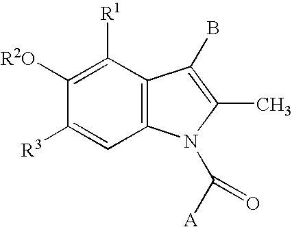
C1([R1])=C([R2O])C([R3])=CC2=C1C(B)=C(C)N2C([A])=O
